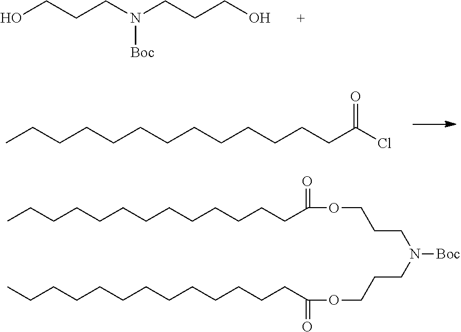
CCCCCCCCCCCCCC(=O)Cl.OCCCN(CCCO)[Boc].CCCCCCCCCCCCCC(=O)OCCCN(CCCOC(CCCCCCCCCCCCC)=O)[Boc]
